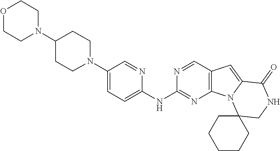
N1(C2=CC=C(NC3=NC4=C(C=N3)C=C3N4C4(CNC3=O)CCCCC4)N=C2)CCC(N2CCOCC2)CC1
